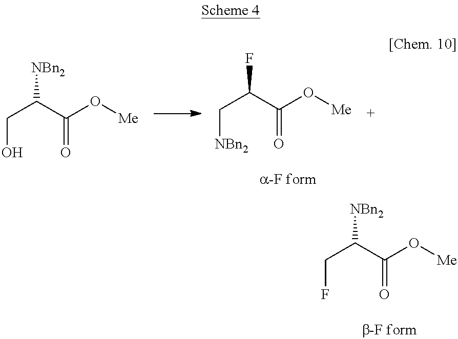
C(C(C(O[Me])=O)[NBn2])F.C(C(C(O[Me])=O)[NBn2])O.C(C(C(O[Me])=O)F)[NBn2]
